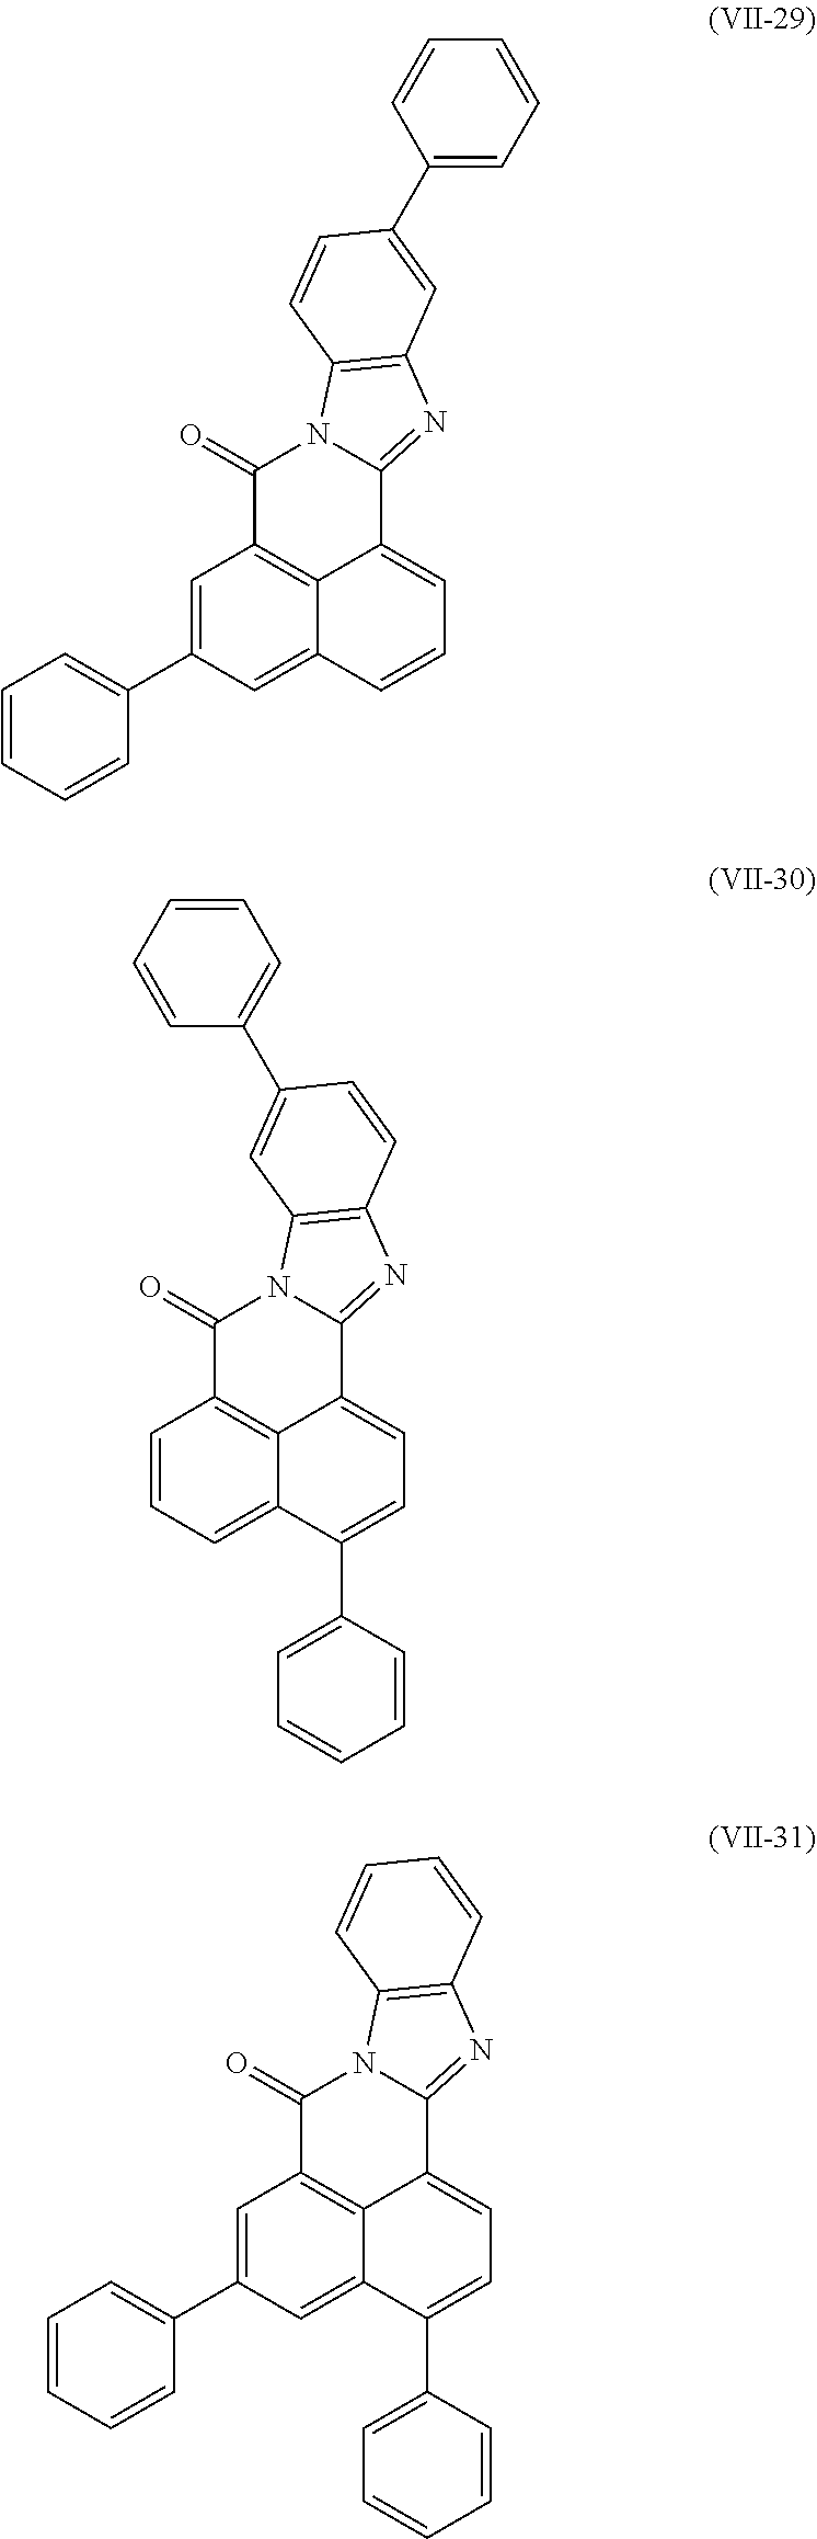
C1=C(C2=CC=CC=C2)C=C2C3=C1C(=O)N1C(=NC4=C1C=CC(C1=CC=CC=C1)=C4)C3=CC=C2.C1=CC=C2C3=C1C(=O)N1C(=NC4=C1C=C(C1=CC=CC=C1)C=C4)C3=CC=C2C1=CC=CC=C1.C1=C(C2=CC=CC=C2)C=C2C3=C1C(=O)N1C(=NC4=C1C=CC=C4)C3=CC=C2C1=CC=CC=C1
